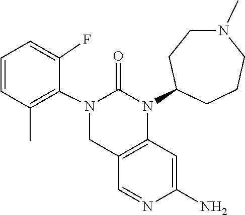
N1=CC2=C(C=C1N)N(C1CCN(C)CCC1)C(=O)N(C1=C(C)C=CC=C1F)C2
